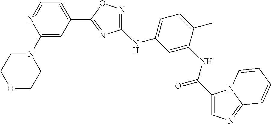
C1(N2CCOCC2)=CC(C2=NC(NC3=CC=C(C)C(NC(=O)C4=CN=C5N4C=CC=C5)=C3)=NO2)=CC=N1
